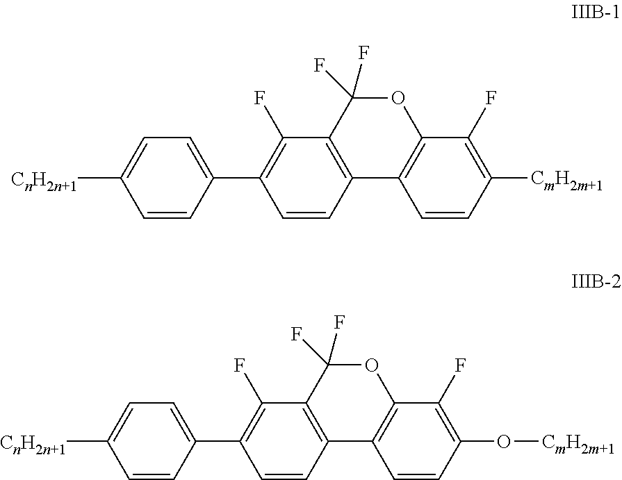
C1=CC(C2=C(F)C3=C(C=C2)C2=C(C(F)=C([CmH2m+1])C=C2)OC3(F)F)=CC=C1[CnH2n+1].C1=CC(C2=C(F)C3=C(C=C2)C2=C(C(F)=C(O[CmH2m+1])C=C2)OC3(F)F)=CC=C1[CnH2n+1]
